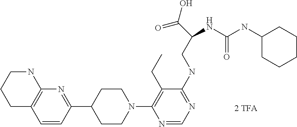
N1(C2=C(CC)C(NCC(C(=O)O)NC(NC3CCCCC3)=O)=NC=N2)CCC(C2=NC3=C(C=C2)CCCN3)CC1
